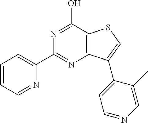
N1=C(O)C2=C(N=C1C1=CC=CC=N1)C(C1=CC=NC=C1C)=CS2
